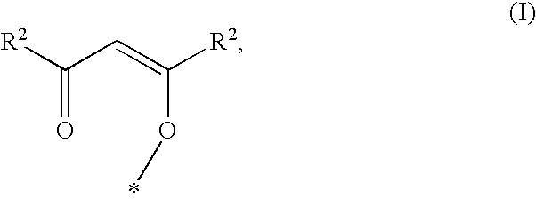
[R2]C(C=C([R2])OC)=O
